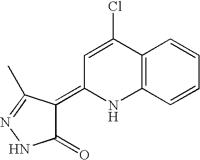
C12=C(C=CC=C1)NC(=C1C(=O)NN=C1C)C=C2Cl
